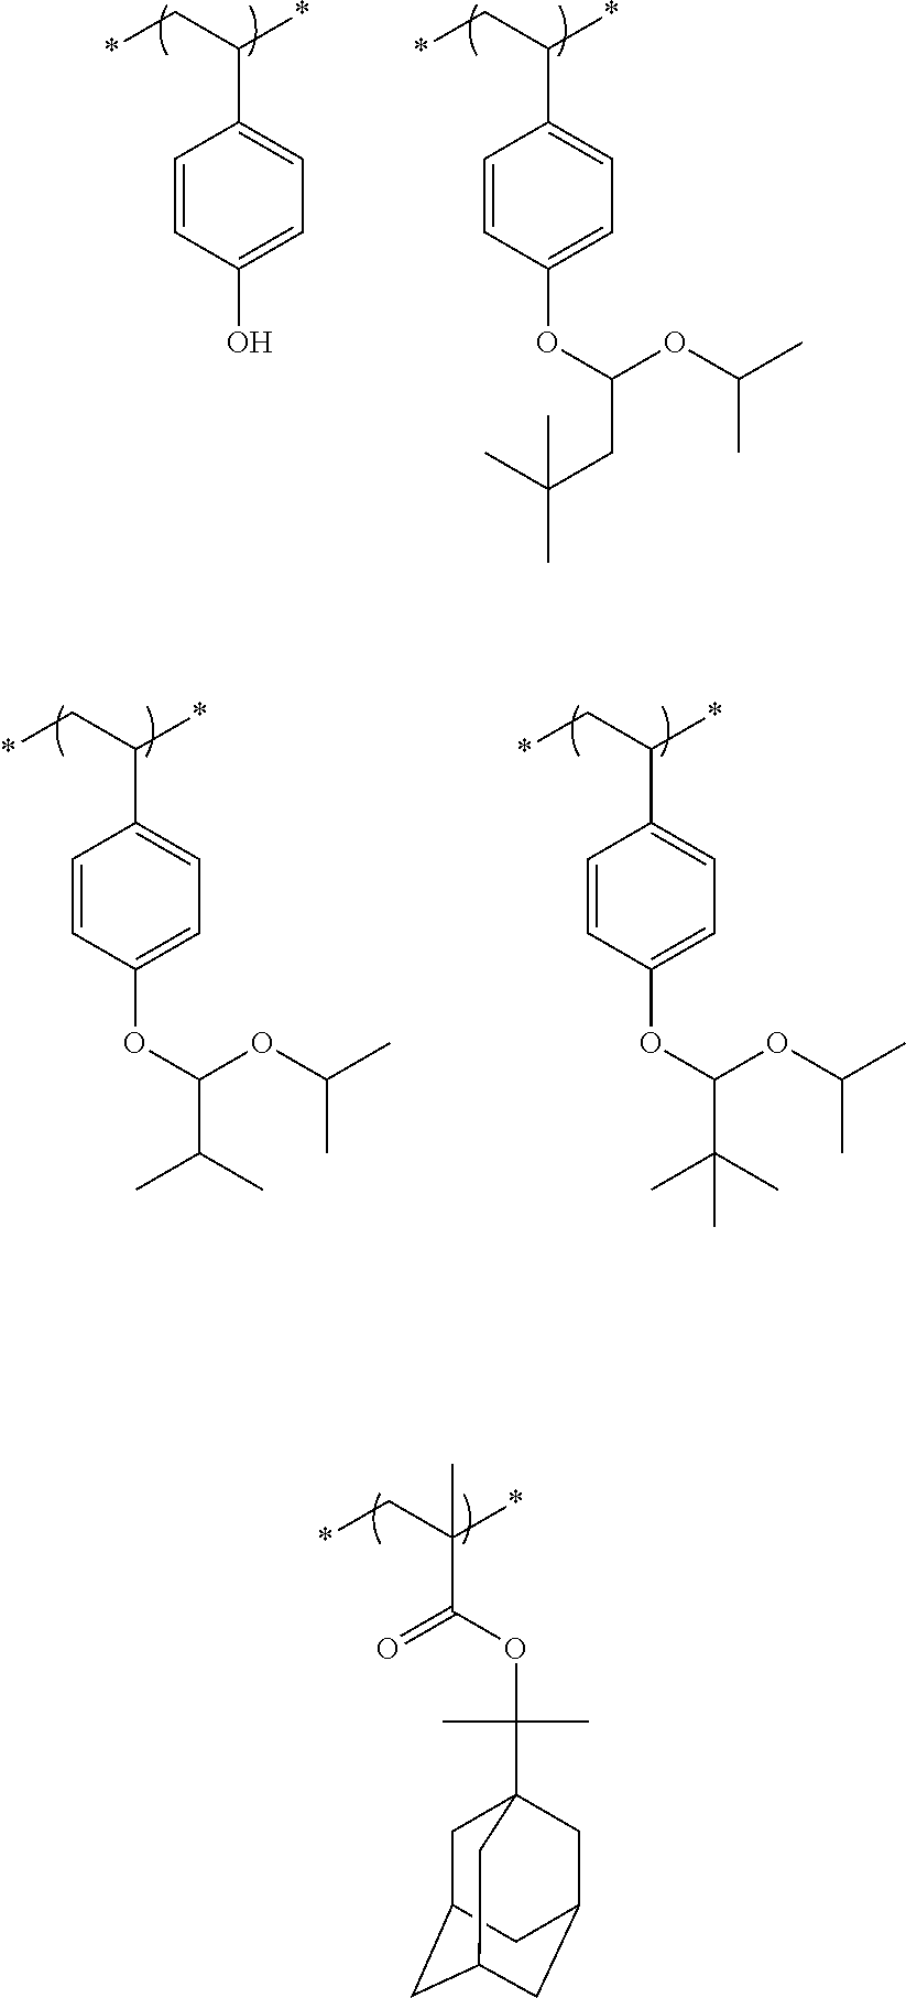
*CC(*)C1=CC=C(O)C=C1.*CC(*)C1=CC=C(OC(CC(C)(C)C)OC(C)C)C=C1.*CC(*)C1=CC=C(OC(OC(C)C)C(C)C)C=C1.*CC(*)C1=CC=C(OC(OC(C)C)C(C)(C)C)C=C1.*CC(*)(C(=O)OC(C)(C)C12CC3CC(CC(C1)C3)C2)C
